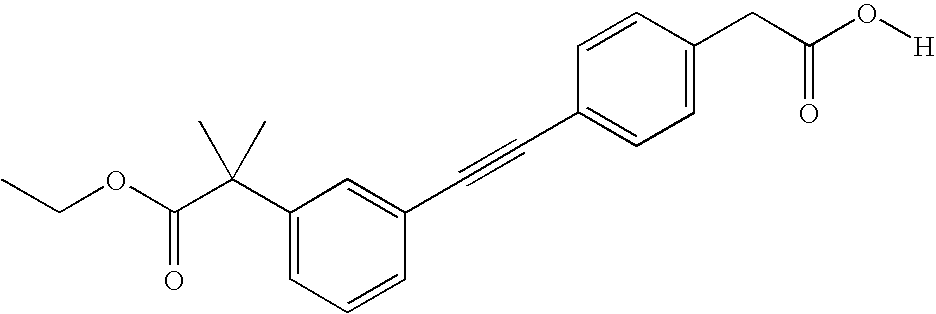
C1=C(CC(O[H])=O)C=CC(C#CC2=CC(C(C(OCC)=O)(C)C)=CC=C2)=C1
